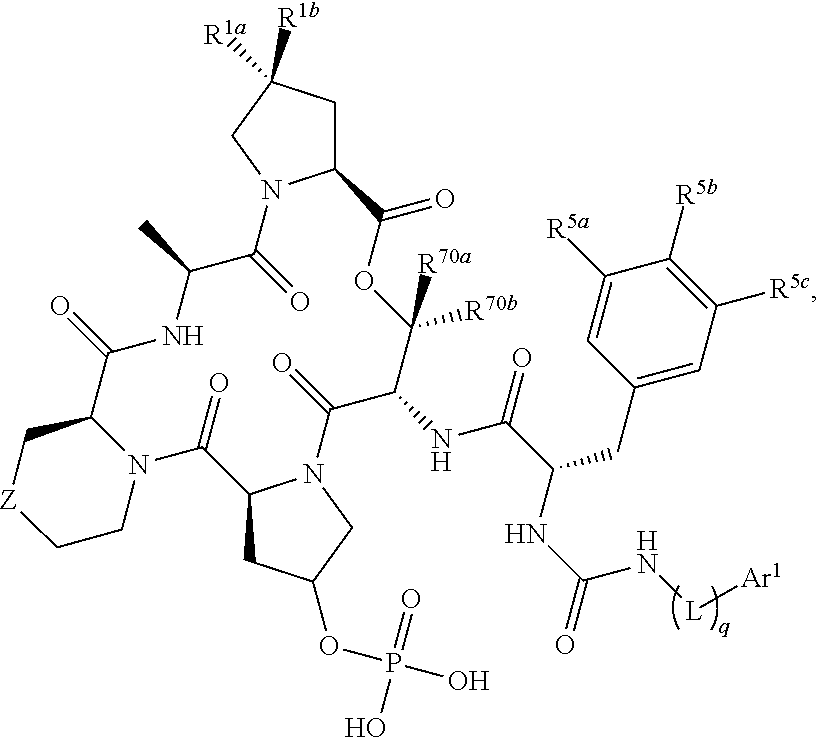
C12CC([R1a])([R1b])CN1C(=O)C(C)NC(=O)C1N(C(=O)C3CC(OP(O)(=O)O)CN3C(=O)C(NC(C(NC(=O)N[L][Ar1])CC3=CC([R5c])=C([R5b])C([R5a])=C3)=O)C([R70b])([R70a])OC2=O)CC[Z]C1
